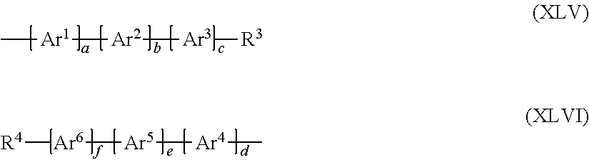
C[Ar1][Ar2][Ar3][R3].[R4][Ar6][Ar5][Ar4]C
